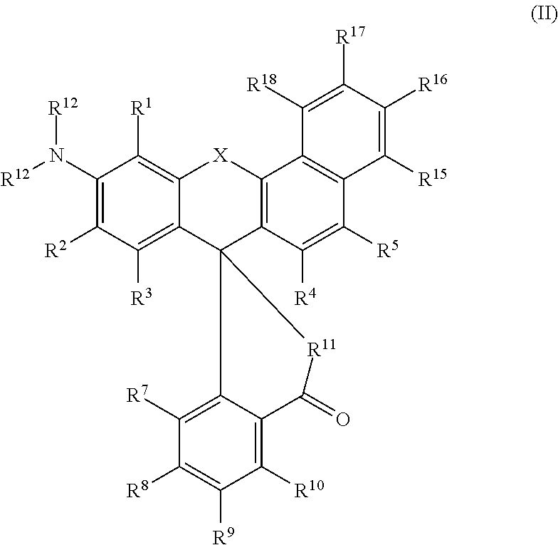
C1(N([R12])[R12])=C([R2])C([R3])=C2C(=C1[R1])[X]C1=C(C23C2=C([R7])C([R8])=C([R9])C([R10])=C2C(=O)[R11]3)C([R4])=C([R5])C2=C1C([R18])=C([R17])C([R16])=C2[R15]
